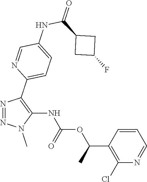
N1=NC(C2=CC=C(NC(C3CC(F)C3)=O)C=N2)=C(NC(OC(C2=C(Cl)N=CC=C2)C)=O)N1C
